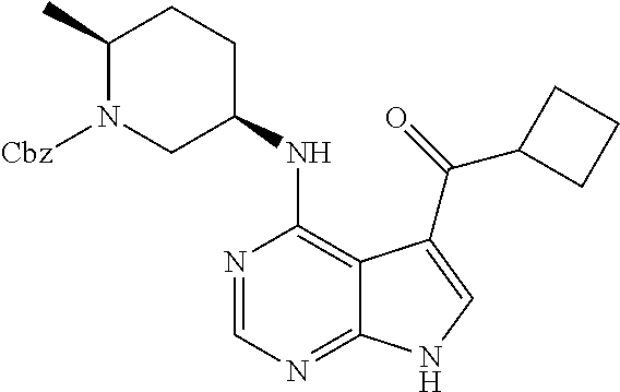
C1=NC(NC2CCC(C)N([Cbz])C2)=C2C(=N1)NC=C2C(=O)C1CCC1
